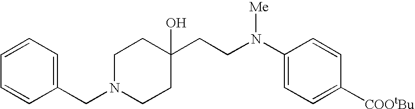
C1(N(CCC2(O)CCN(CC3=CC=CC=C3)CC2)[Me])=CC=C([COOtBu])C=C1
